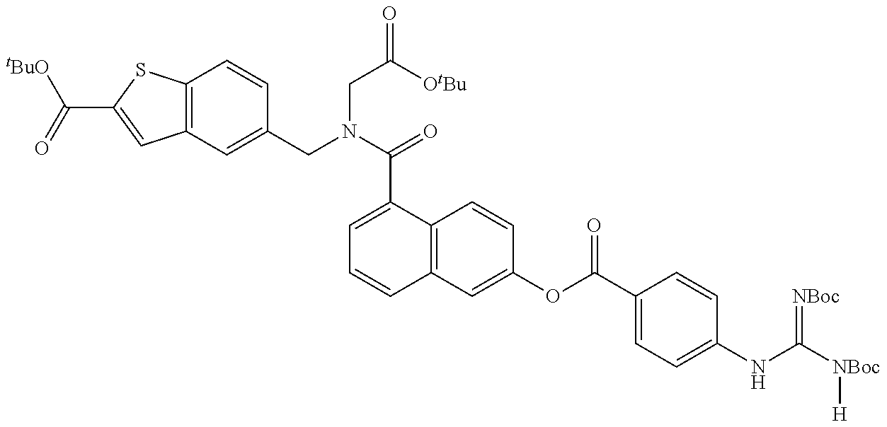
[tBuO]C(=O)C1=CC2=C(S1)C=CC(CN(C(=O)C1=CC=CC3=C1C=CC(OC(C1=CC=C(NC([NBoc][H])=[NBoc])C=C1)=O)=C3)CC(=O)[OtBu])=C2
